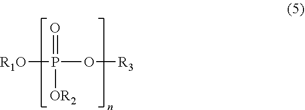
[R1O]P(=O)(O[R3])[OR2]
